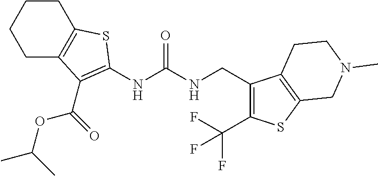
C1C2=C(CCC1)SC(NC(NCC1=C(C(F)(F)F)SC3=C1CCN(C)C3)=O)=C2C(OC(C)C)=O
